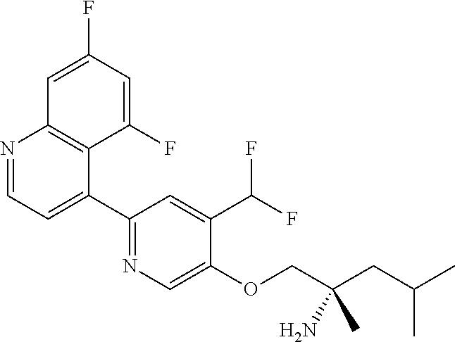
N1=CC=C(C2=NC=C(OCC(CC(C)C)(N)C)C(C(F)F)=C2)C2=C1C=C(F)C=C2F
